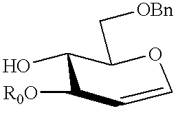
C1(O)C(C[OBn])OC=CC1[R0O]
